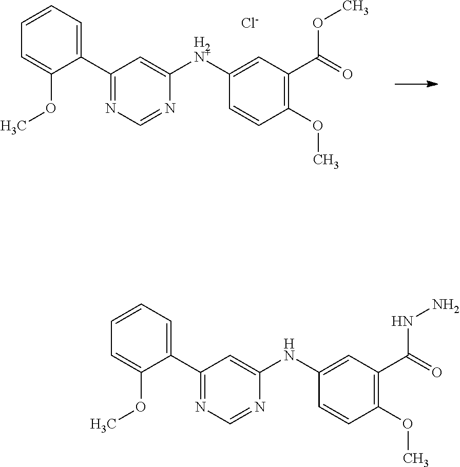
C1(C2=NC=NC(NC3=CC(C(=O)NN)=C(OC)C=C3)=C2)=CC=CC=C1OC.C1(C2=NC=NC([H2N+]C3=CC(C(OC)=O)=C(OC)C=C3)=C2)=CC=CC=C1OC.[Cl-]
